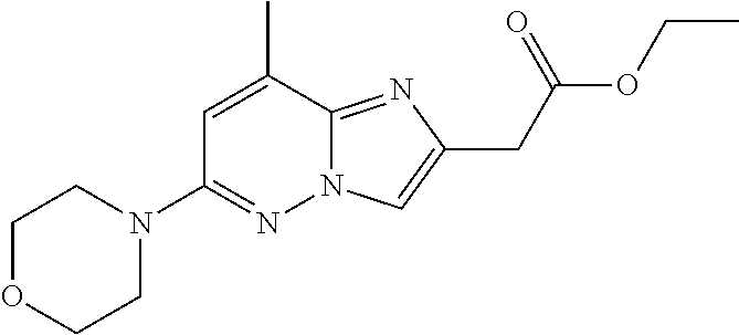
N12C(=NC(CC(OCC)=O)=C1)C(C)=CC(N1CCOCC1)=N2
